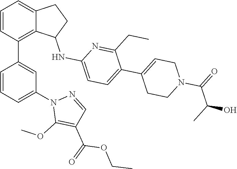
C1=CC(C2=CC(N3C(OC)=C(C(=O)OCC)C=N3)=CC=C2)=C2C(=C1)CCC2NC1=CC=C(C2=CCN(C(=O)C(C)O)CC2)C(CC)=N1
